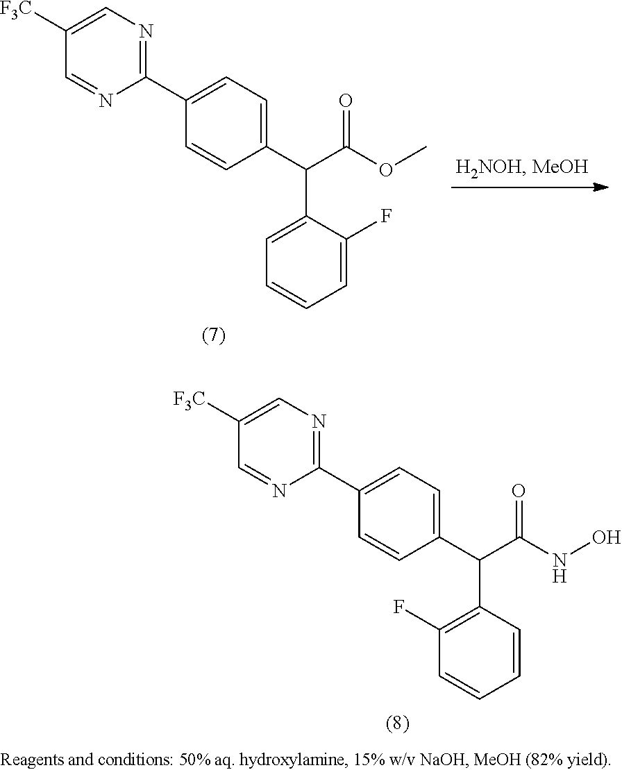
C1=C(C(C(NO)=O)C2=C(F)C=CC=C2)C=CC(C2=NC=C([F3C])C=N2)=C1.C1=C(C(C(OC)=O)C2=CC=CC=C2F)C=CC(C2=NC=C([F3C])C=N2)=C1
